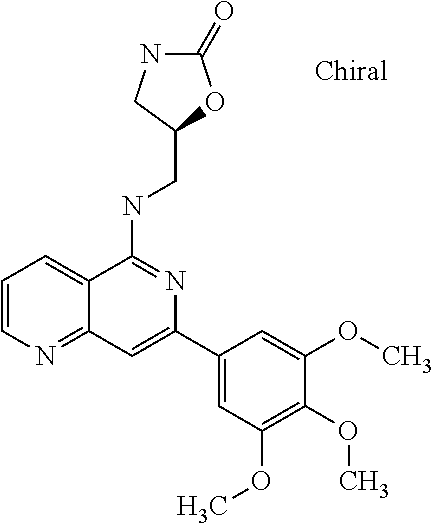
C1=CN=C2C(=C1)C(NCC1OC(=O)NC1)=NC(C1=CC(OC)=C(OC)C(OC)=C1)=C2
